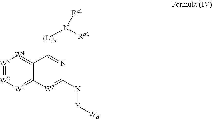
[W3]1=[W2][W1]=C2C(=[W4]1)C([(L]N([Ra2])[Ra1])=NC([X][Y][Wd])=[W5]2
